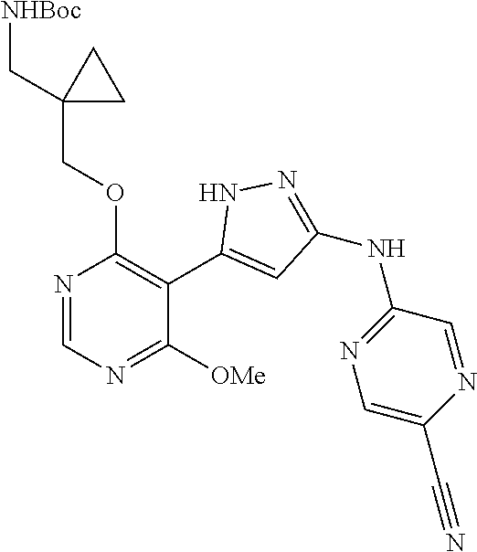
N1=CN=C([OMe])C(C2=CC(NC3=NC=C(C#N)N=C3)=NN2)=C1OCC1(C[NHBoc])CC1
